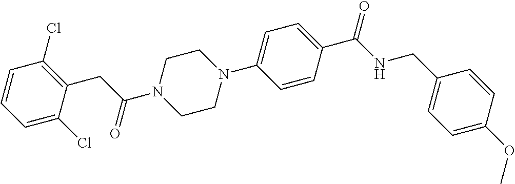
C1=C(Cl)C(CC(N2CCN(C3=CC=C(C(NCC4=CC=C(OC)C=C4)=O)C=C3)CC2)=O)=C(Cl)C=C1
